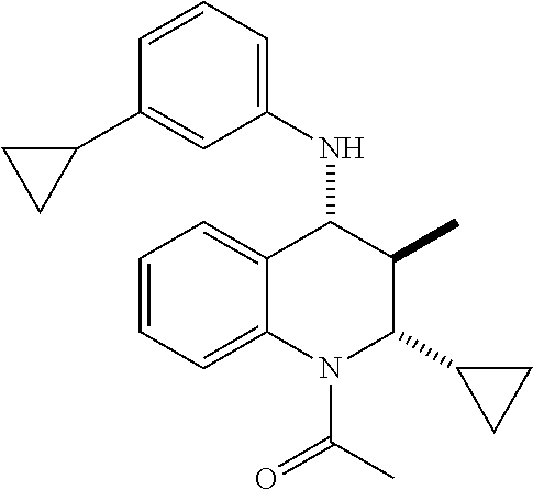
C1=CC=C2C(=C1)C(NC1=CC=CC(C3CC3)=C1)C(C)C(C1CC1)N2C(C)=O
